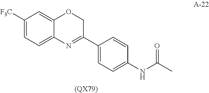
C1([F3C])=CC=C2C(=C1)OCC(C1=CC=C(NC(=O)C)C=C1)=N2.[(QX79)]
